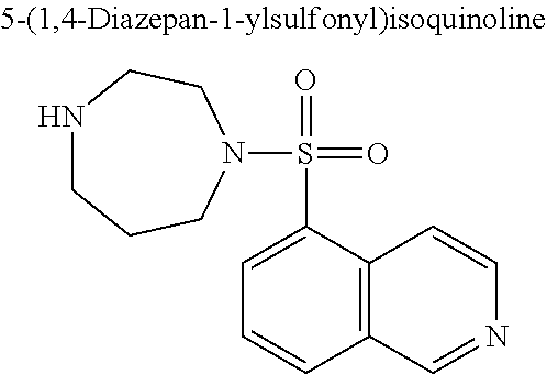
C12=C(C(S(=O)(=O)N3CCCNCC3)=CC=C1)C=CN=C2
